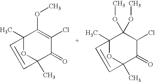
C12(C)OC(C)(C(=O)C(Cl)=C1OC)C=C2.C12(C)OC(C)(C(=O)C(Cl)C1(OC)OC)C=C2
